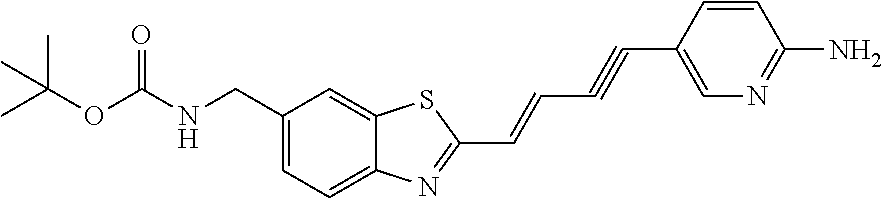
C1(CNC(OC(C)(C)C)=O)=CC=C2C(=C1)SC(C=CC#CC1=CN=C(N)C=C1)=N2
